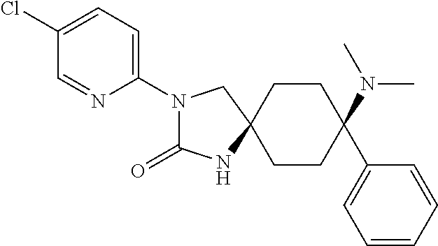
C1CC(N(C)C)(C2=CC=CC=C2)CCC12CN(C1=CC=C(Cl)C=N1)C(=O)N2
